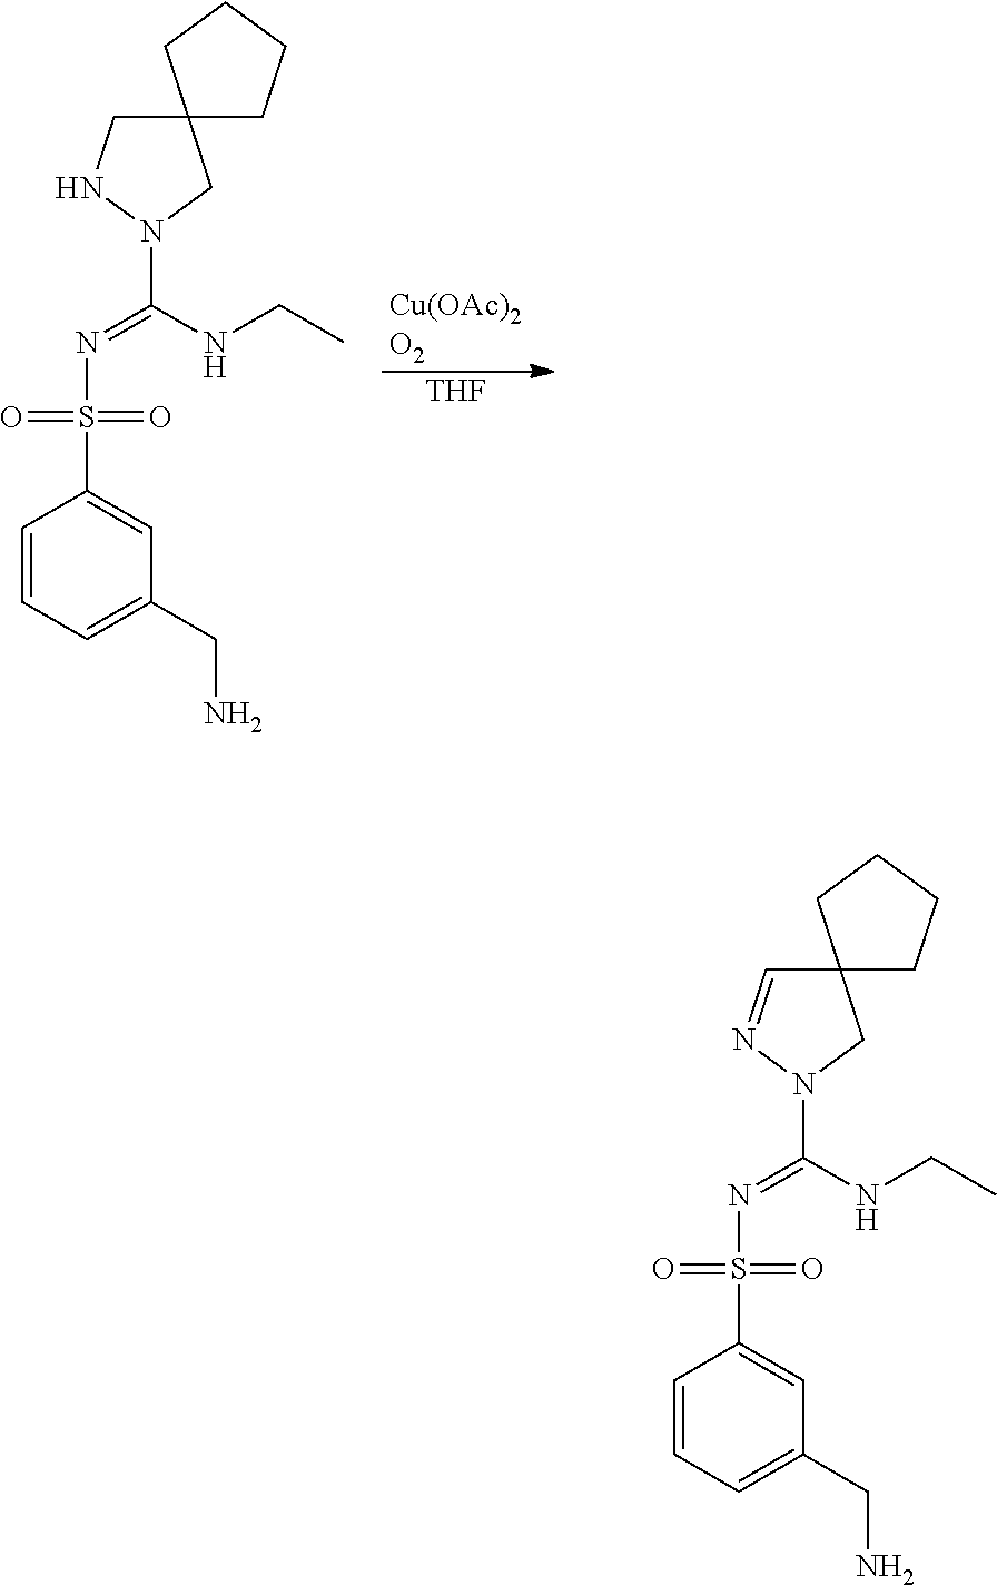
[Cu(OAc)2].[O2].[THF].C12(CNN(C(=NS(=O)(=O)C3=CC(CN)=CC=C3)NCC)C1)CCCC2.C12(C=NN(C(=NS(=O)(=O)C3=CC(CN)=CC=C3)NCC)C1)CCCC2
